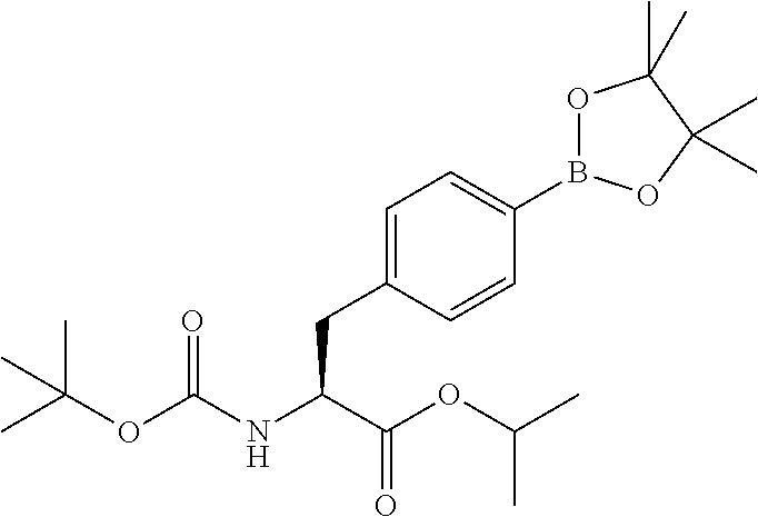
C1(B2OC(C)(C)C(C)(C)O2)=CC=C(CC(C(=O)OC(C)C)NC(OC(C)(C)C)=O)C=C1
